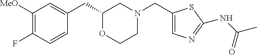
C1([MeO])=C(F)C=CC(CC2OCCN(CC3=CN=C(NC(C)=O)S3)C2)=C1
